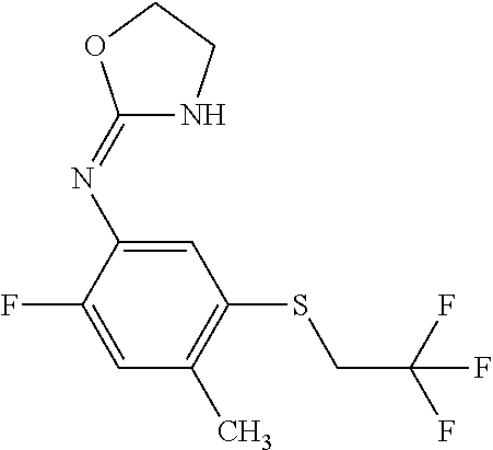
C1=C(N=C2NCCO2)C(F)=CC(C)=C1SCC(F)(F)F
